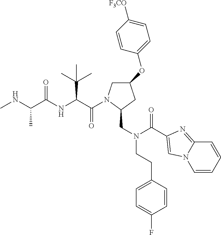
C(C(NC(C(NC)C)=O)C(C)(C)C)(=O)N1CC(OC2=CC=C([F3CO])C=C2)CC1CN(CCC1=CC=C(F)C=C1)C(=O)C1=CN2C=CC=CC2=N1
